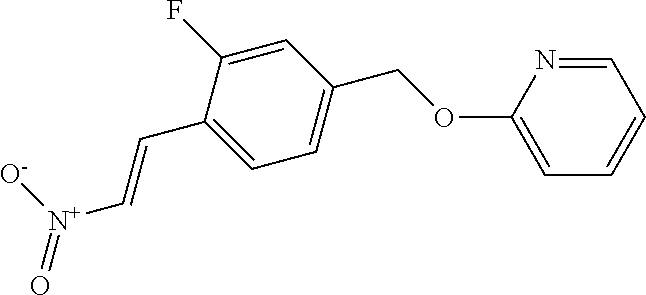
C(C1=CC=C(COC2=CC=CC=N2)C=C1F)=C[N+](=O)[O-]
